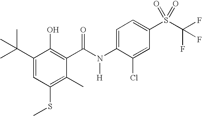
C1(C(C)(C)C)=CC(SC)=C(C)C(C(N(C2=CC=C(S(C(F)(F)F)(=O)=O)C=C2Cl)[H])=O)=C1O
